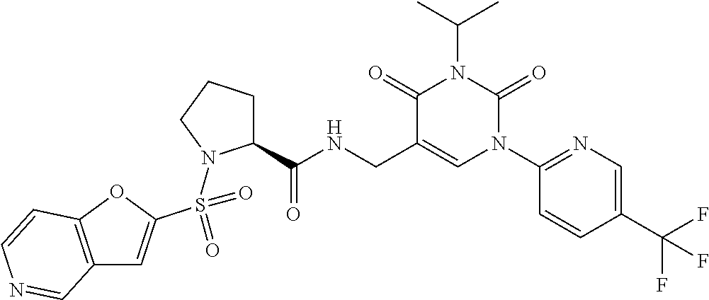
C12=C(OC(S(=O)(N3C(C(NCC4=CN(C5=NC=C(C(F)(F)F)C=C5)C(=O)N(C(C)C)C4=O)=O)CCC3)=O)=C1)C=CN=C2
